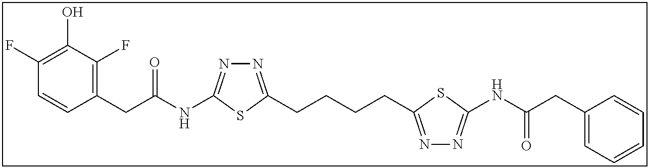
C1(F)=C(O)C(F)=C(CC(NC2=NN=C(CCCCC3=NN=C(NC(CC4=CC=CC=C4)=O)S3)S2)=O)C=C1
